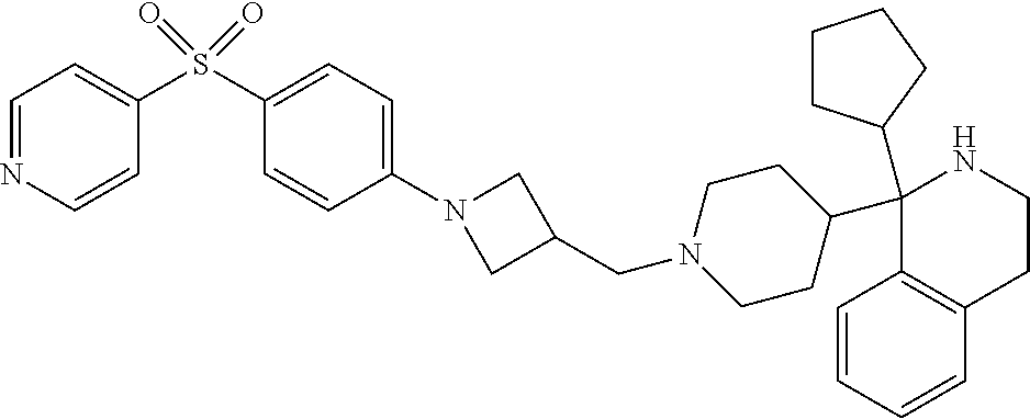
C1(C2CCCC2)(C2CCN(CC3CN(C4=CC=C(S(=O)(=O)C5=CC=NC=C5)C=C4)C3)CC2)C2=C(CCN1)C=CC=C2
